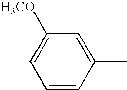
C1([H3CO])=CC=CC(C)=C1
